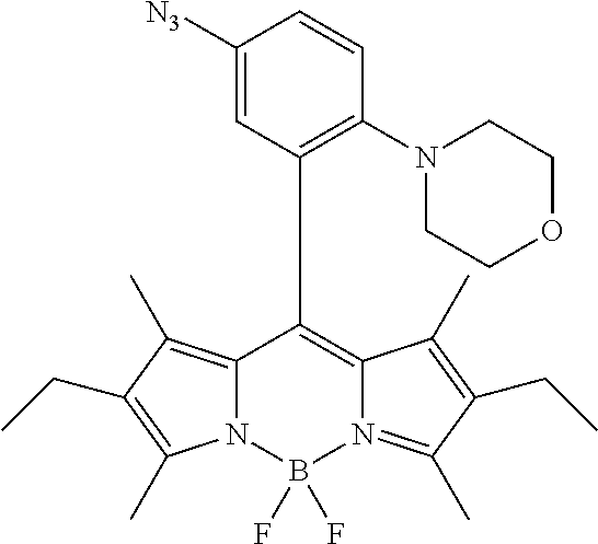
C12=C(C)C(CC)=C(C)N1B(F)(F)N1=C(C)C(CC)=C(C)C1=C2C1=C(N2CCOCC2)C=CC([N3])=C1
